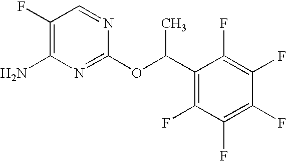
C1(F)=C(N)N=C(OC(C2=C(F)C(F)=C(F)C(F)=C2F)C)N=C1
